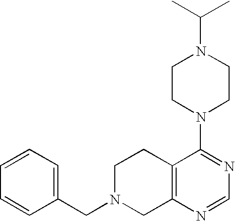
C1=CC=C(CN2CC3=C(CC2)C(N2CCN(C(C)C)CC2)=NC=N3)C=C1
